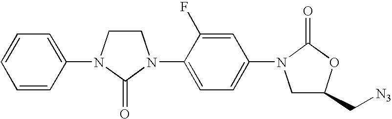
C1CN(C2=CC=CC=C2)C(=O)N1C1=CC=C(N2CC(C[N3])OC2=O)C=C1F
